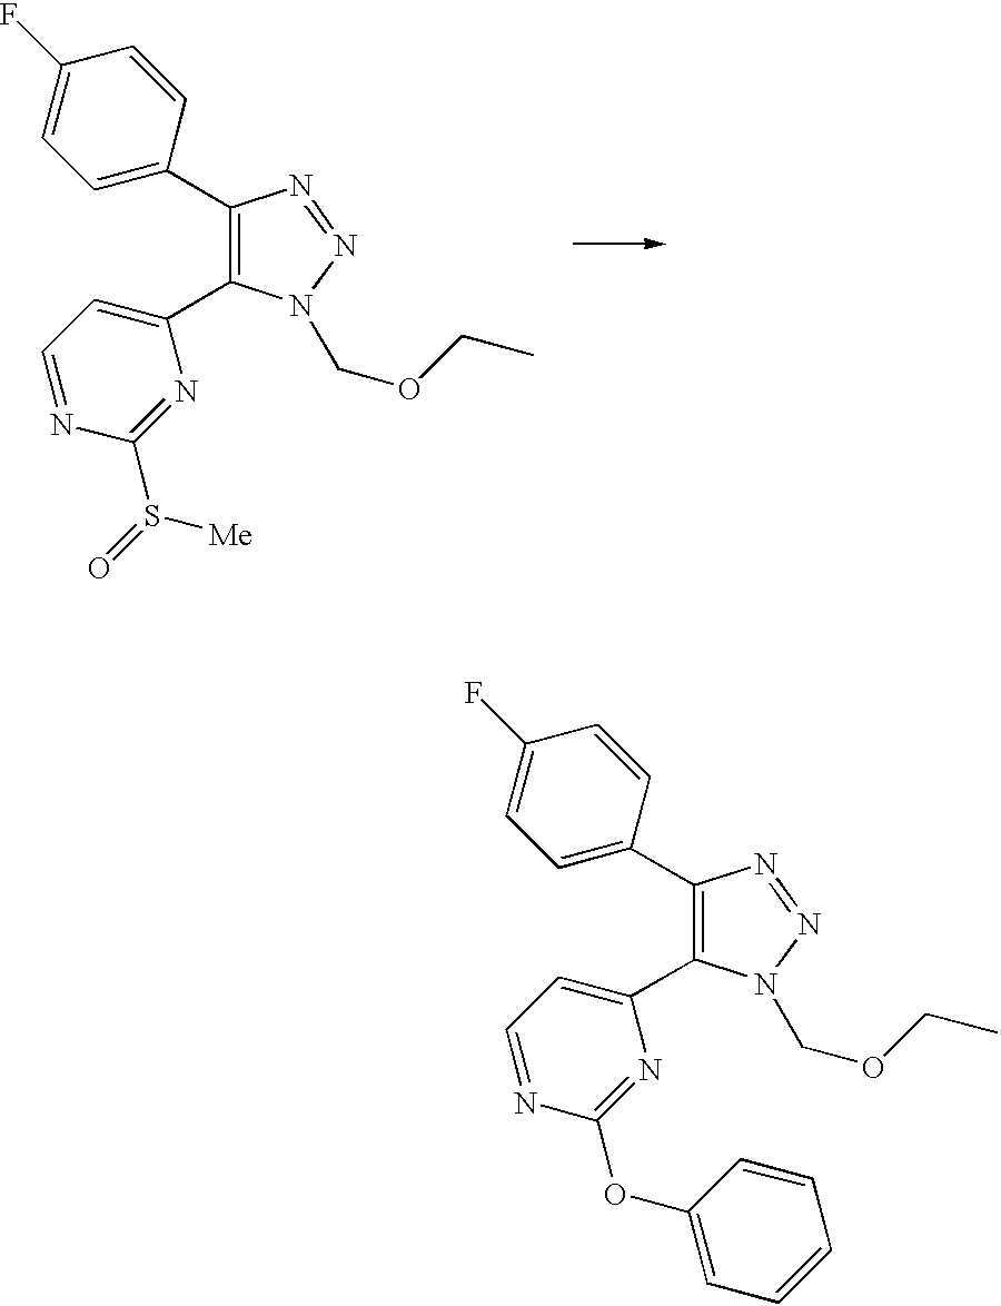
C1(C2=CC=C(F)C=C2)=C(C2=CC=NC(S(=O)[Me])=N2)N(COCC)N=N1.C1(C2=CC=C(F)C=C2)=C(C2=CC=NC(OC3=CC=CC=C3)=N2)N(COCC)N=N1
